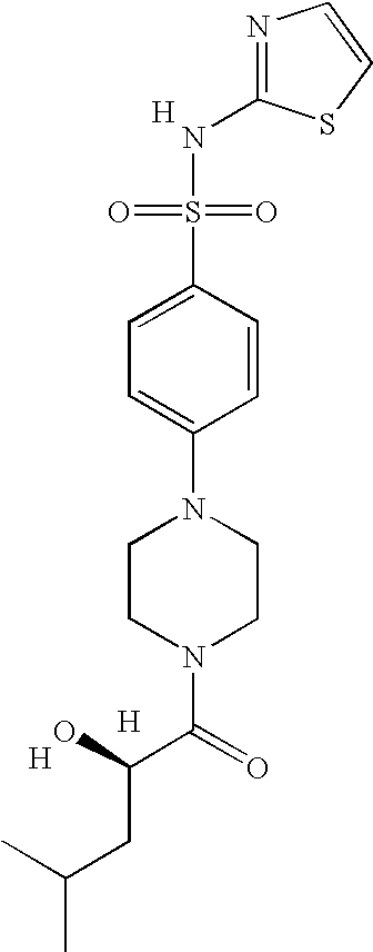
[H].C(CC(C(N1CCN(C2=CC=C(S(=O)(=O)NC3=NC=CS3)C=C2)CC1)=O)O)(C)C.[H].[H]
